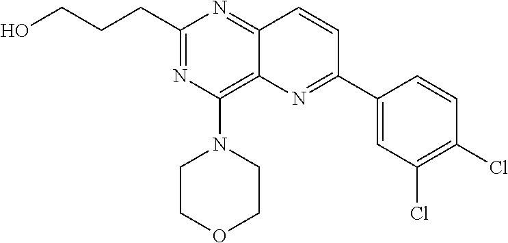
C(C1=NC(N2CCOCC2)=C2C(=N1)C=CC(C1=CC(Cl)=C(Cl)C=C1)=N2)CCO
